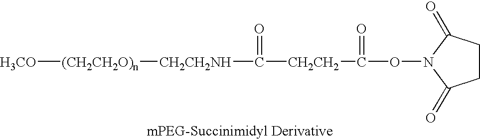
[H3CO][(CH2CH2O)n][CH2CH2NH]C(=O)[CH2CH2]C(ON1C(=O)CCC1=O)=O
